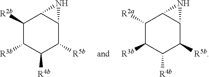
C1([R2b])C([R3b])C([R4b])C([R5b])C2C1N2.C1([R2a])C([R3b])C([R4b])C([R5b])C2C1N2
